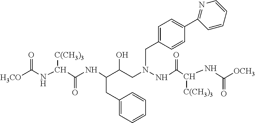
O=C([H3CO])NC([C(CH3)3])C(NC(CC1=CC=CC=C1)C(CN(CC1=CC=C(C2=NC=CC=C2)C=C1)NC(C([C(CH3)3])NC([OCH3])=O)=O)O)=O
